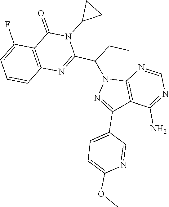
C1=NC2=C(C(C3=CC=C(OC)N=C3)=NN2C(C2=NC3=C(C(F)=CC=C3)C(=O)N2C2CC2)CC)C(N)=N1
